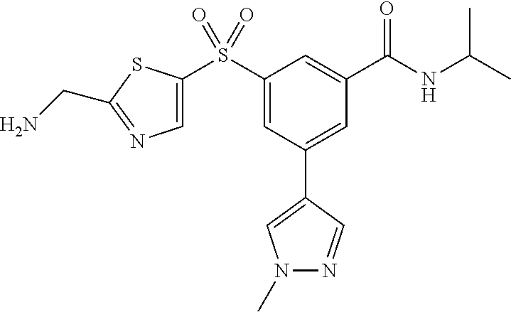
S(C1=CC(C2=CN(C)N=C2)=CC(C(NC(C)C)=O)=C1)(=O)(=O)C1=CN=C(CN)S1
